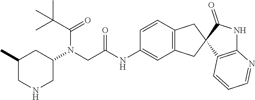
CC(C(=O)N(C1CNCC(C)C1)CC(=O)NC1=CC2=C(C=C1)CC1(C3=C(N=CC=C3)NC1=O)C2)(C)C
